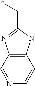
C12=C(C=NC=C1)N=C(C*)N2
